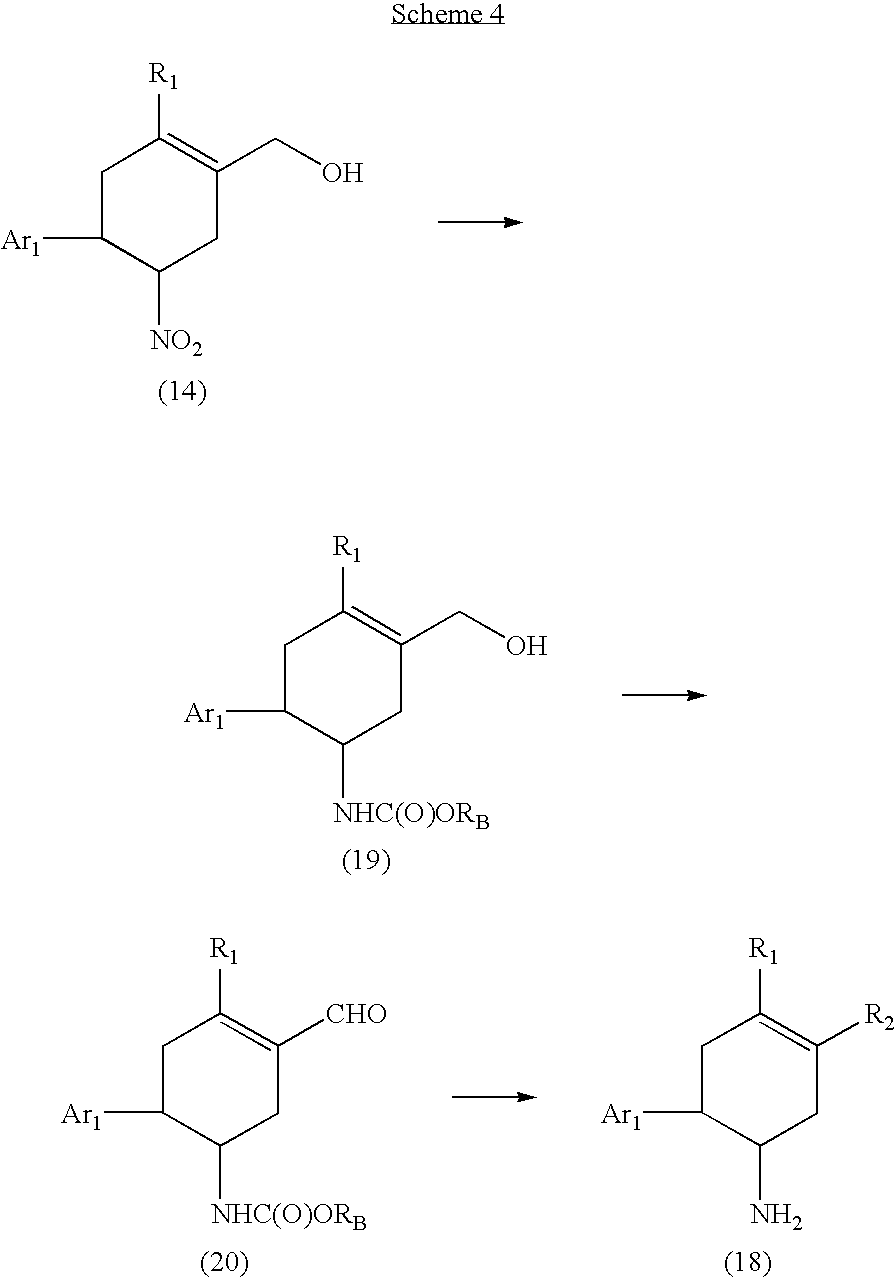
C1C([Ar1])C([NO2])CC(CO)=C1[R1].C1C([Ar1])C([NHC(O)ORB])CC(CO)=C1[R1].C1C([Ar1])C(N)CC([R2])=C1[R1].C1C([Ar1])C([NHC(O)ORB])CC([CHO])=C1[R1]
